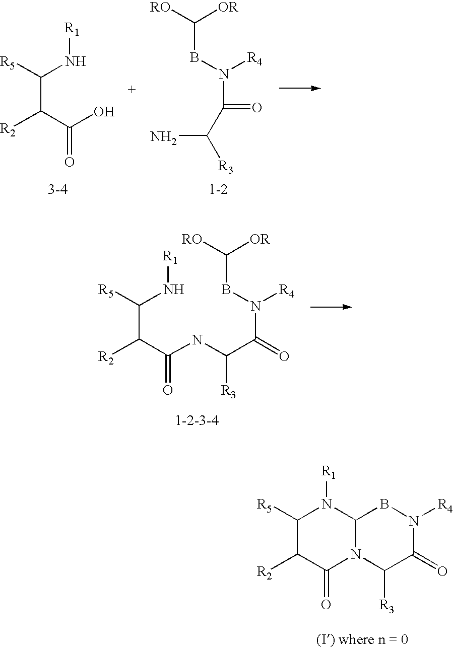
C(C([R5])N[R1])(C(O)=O)[R2].[RO]C([OR])BN(C(=O)C([R3])N)[R4].C(C([R5])N[R1])(C(=O)NC(C(=O)N(BC([RO])[OR])[R4])[R3])[R2].C1([R2])C([R5])N([R1])C2N(C1=O)C([R3])C(=O)N([R4])B2
